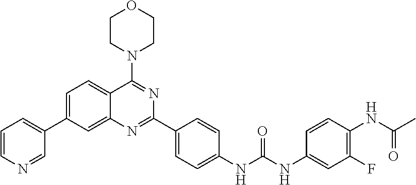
C1=CN=CC(C2=CC=C3C(=C2)N=C(C2=CC=C(NC(NC4=CC(F)=C(NC(C)=O)C=C4)=O)C=C2)N=C3N2CCOCC2)=C1
